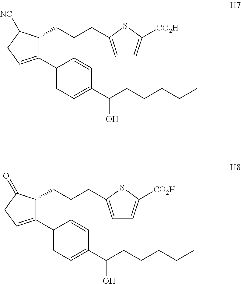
C1(C2=CC=C(C(CCCCC)O)C=C2)=CCC([NC])C1CCCC1=CC=C([CO2H])S1.C1(C2=CC=C(C(CCCCC)O)C=C2)=CCC(=O)C1CCCC1=CC=C([CO2H])S1
